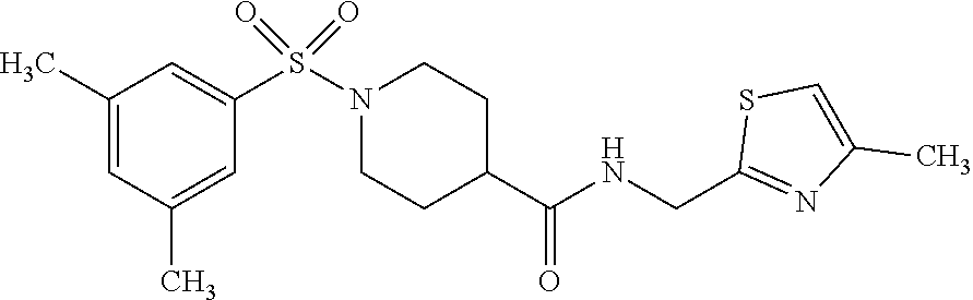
C1(C)=CC(C)=CC(S(N2CCC(C(NCC3=NC(C)=CS3)=O)CC2)(=O)=O)=C1
